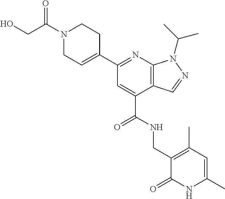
N1(C(=O)CO)CC=C(C2=NC3=C(C(C(NCC4=C(C)C=C(C)NC4=O)=O)=C2)C=NN3C(C)C)CC1
